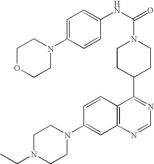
N1(C2=CC3=C(C=C2)C(C2CCN(C(NC4=CC=C(N5CCOCC5)C=C4)=O)CC2)=NC=N3)CCN(CC)CC1
